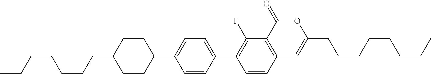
C12=C(C(=O)OC(CCCCCCCC)=C1)C(F)=C(C1=CC=C(C3CCC(CCCCCCC)CC3)C=C1)C=C2
